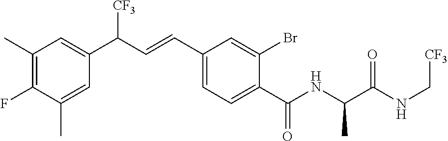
C1(F)=C(C)C=C(C(C=CC2=CC=C(C(NC(C(NC[CF3])=O)C)=O)C(Br)=C2)[CF3])C=C1C
